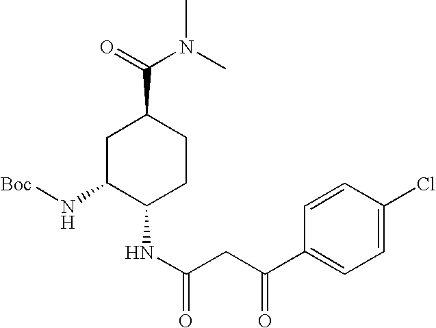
C1=C(Cl)C=CC(C(CC(NC2CCC(C(=O)N(C)C)CC2N[Boc])=O)=O)=C1
